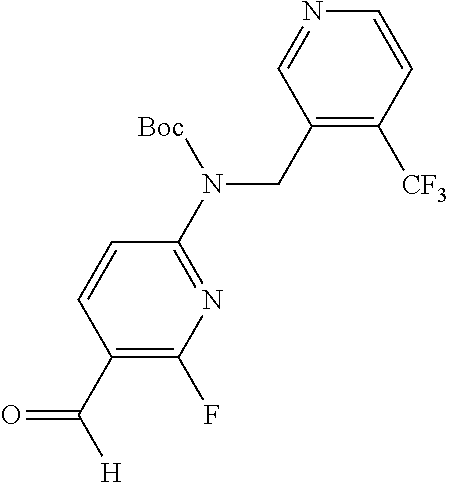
C1(CN(C2=NC(F)=C(C([H])=O)C=C2)[Boc])=C([CF3])C=CN=C1
